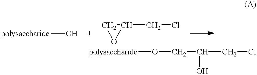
C1C(CCl)O1.O(CC(CCl)O)[polysaccharide].[polysaccharide]O
